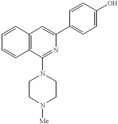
C1=CC2=C(C=C1)C(N1CCN([Me])CC1)=NC(C1=CC=C(O)C=C1)=C2
